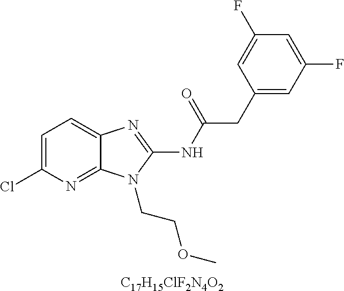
[C17H15ClF2N4O2].C1=C(Cl)N=C2C(=C1)N=C(NC(CC1=CC(F)=CC(F)=C1)=O)N2CCOC
